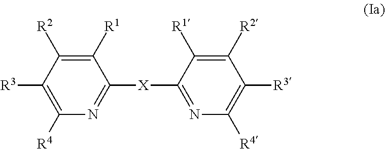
C1([R1])=C([R2])C([R3])=C([R4])N=C1[X]C1=NC([R4])=C([R3])C([R2])=C1[R1]
